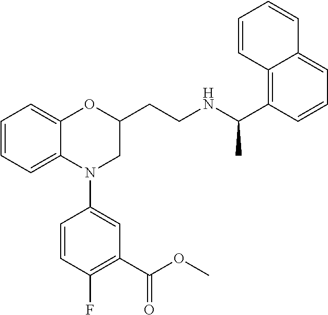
C1=CC=C2C(=C1)OC(CCNC(C1=C3C(=CC=C1)C=CC=C3)C)CN2C1=CC(C(OC)=O)=C(F)C=C1
